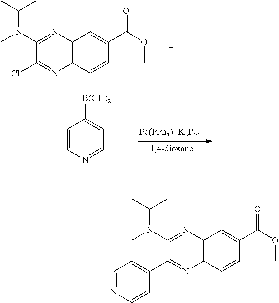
C12=C(C=CC(C(OC)=O)=C1)N=C(Cl)C(N(C)C(C)C)=N2.C1=CN=CC=C1[B(OH)2].C12=C(C=CC(C(OC)=O)=C1)N=C(C1=CC=NC=C1)C(N(C)C(C)C)=N2
